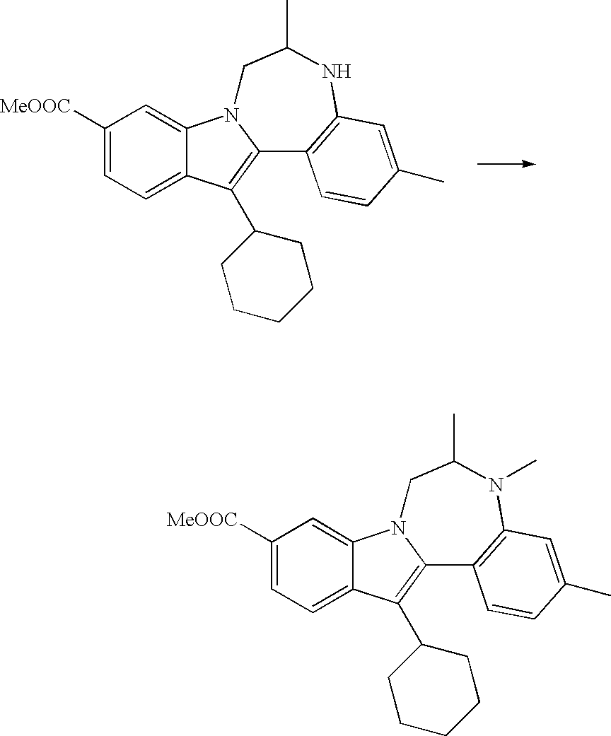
C1([MeOOC])=CC=C2C(=C1)N1C(=C2C2CCCCC2)C2=C(NC(C)C1)C=C(C)C=C2.C1([MeOOC])=CC=C2C(=C1)N1C(=C2C2CCCCC2)C2=C(N(C)C(C)C1)C=C(C)C=C2
